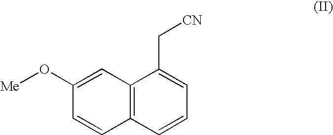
C1(O[Me])=CC2=C(C=C1)C=CC=C2C[CN]
